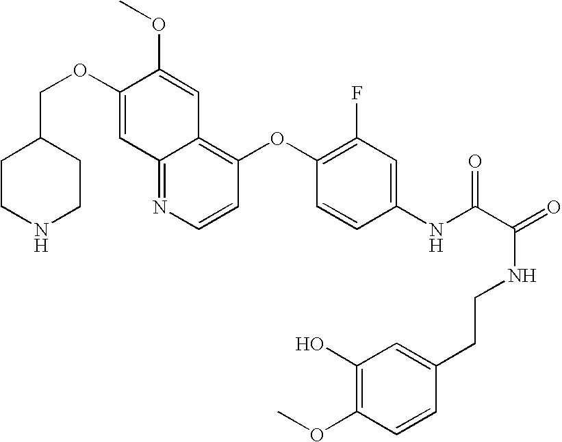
C(OC1=CC2=NC=CC(OC3=C(F)C=C(NC(C(=O)NCCC4=CC(O)=C(OC)C=C4)=O)C=C3)=C2C=C1OC)C1CCNCC1
